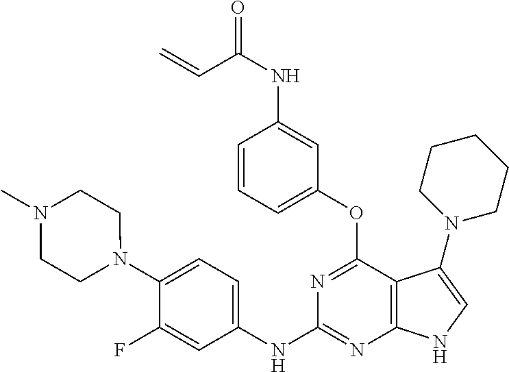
O=C(NC1=CC(OC2=NC(NC3=CC=C(N4CCN(C)CC4)C(F)=C3)=NC3=C2C(N2CCCCC2)=CN3)=CC=C1)C=C
